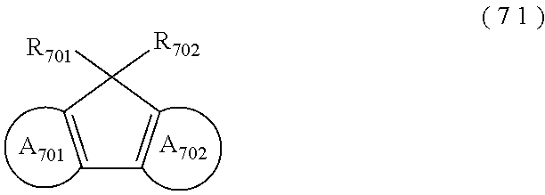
C1=CC([R702])([R701])C=C1.[A702].[A701]
